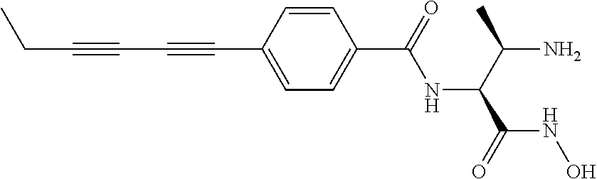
C(C#CC#CC1=CC=C(C(NC(C(N)C)C(=O)NO)=O)C=C1)C
